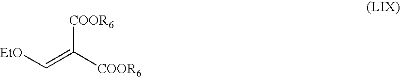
C(=C([COOR6])[COOR6])[EtO]
